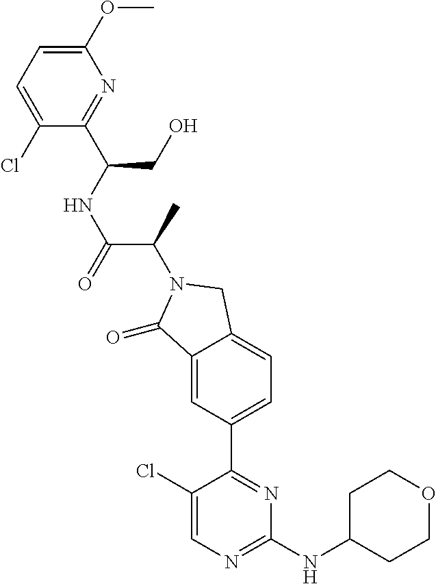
C1(=O)C2=CC(C3=NC(NC4CCOCC4)=NC=C3Cl)=CC=C2CN1C(C(=O)NC(C1=NC(OC)=CC=C1Cl)CO)C
